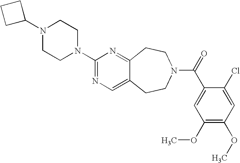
C1C(N2CCN(C3=NC=C4C(=N3)CCN(C(=O)C3=CC(OC)=C(OC)C=C3Cl)CC4)CC2)CC1
